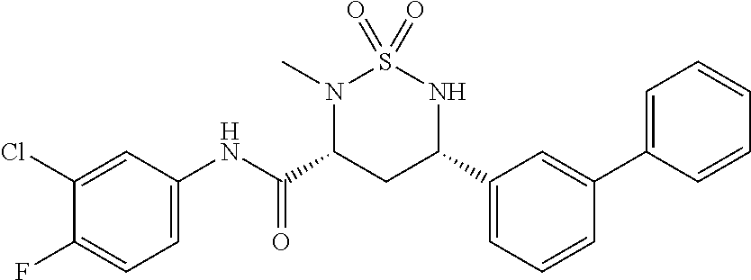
C1(Cl)=CC(NC(C2CC(C3=CC=CC(C4=CC=CC=C4)=C3)NS(=O)(=O)N2C)=O)=CC=C1F
